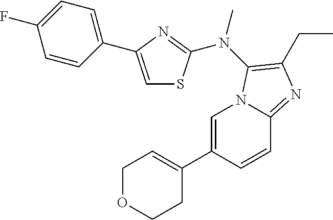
C1=C(C2=CCOCC2)C=CC2=NC(CC)=C(N(C)C3=NC(C4=CC=C(F)C=C4)=CS3)N12
